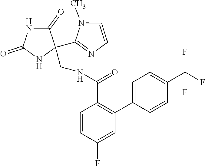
C1(=O)NC(=O)NC1(CNC(C1=C(C2=CC=C(C(F)(F)F)C=C2)C=C(F)C=C1)=O)C1=NC=CN1C
